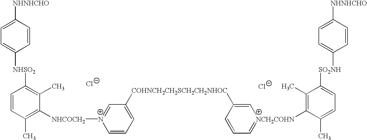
[NHNHCHO]C1=CC=C([NHSO2]C2=C(C)C([NHCOCH2][N+]3=CC([COHNCH2CH2SCH2CH2NHOC]C4=C[NCH2COHN](C5=C(C)C([SO2NH]C6=CC=C([NHNHCHO])C=C6)=CC=C5C)=CC=C4)=CC=C3)=C(C)C=C2)C=C1.[Cl-].[Cl-]
